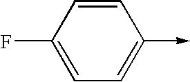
C1(F)=CC=C(->C)C=C1
